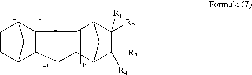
C1=CC2C3C(C1C2)CC1C2C([R4])([R3])C([R2])([R1])C(C31)C2
